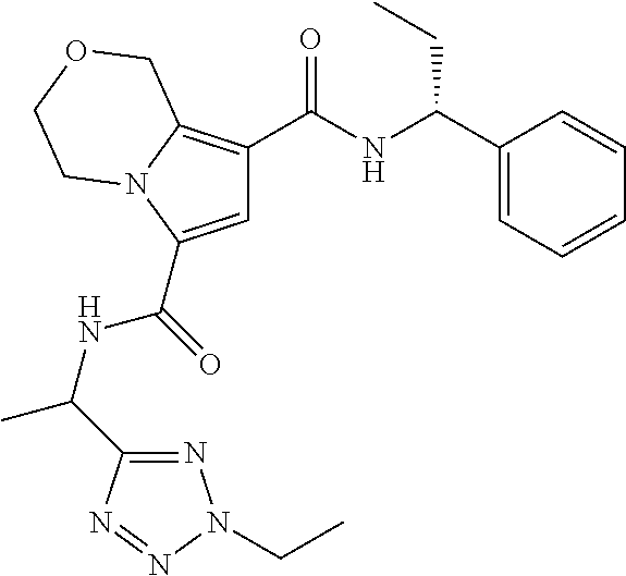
C(=O)(C1=CC(C(NC(C2=CC=CC=C2)CC)=O)=C2N1CCOC2)NC(C1=NN(CC)N=N1)C
